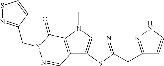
N1=C(CC2=NNC=C2)SC2=C1N(C)C1=C2C=NN(CC2=NSC=C2)C1=O
